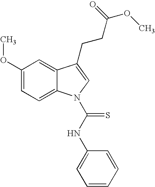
C1(OC)=CC=C2C(=C1)C(CCC(OC)=O)=CN2C(=S)NC1=CC=CC=C1
